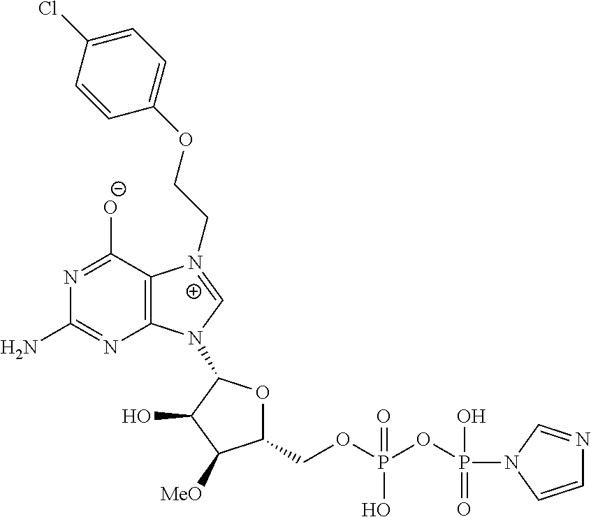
C12=C(C([O-])=NC(N)=N1)[N+](CCOC1=CC=C(Cl)C=C1)=CN2C1OC(COP(O)(=O)OP(N2C=CN=C2)(O)=O)C([MeO])C1O
